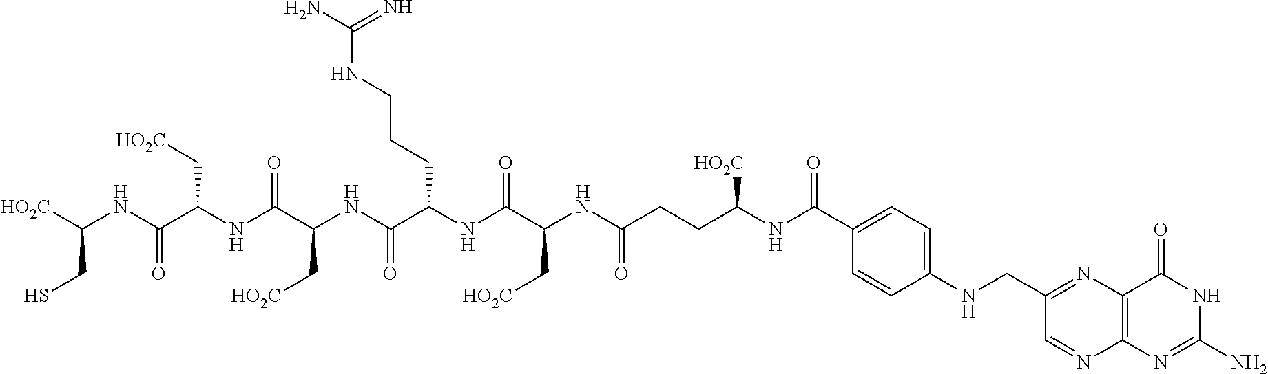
C12=C(N=CC(CNC3=CC=C(C(NC(CCC(NC(C(NC(C(NC(C[HO2C])C(NC(C(=O)NC([HO2C])CS)C[HO2C])=O)=O)CCCNC(N)=N)=O)C[HO2C])=O)[HO2C])=O)C=C3)=N1)N=C(N)NC2=O
